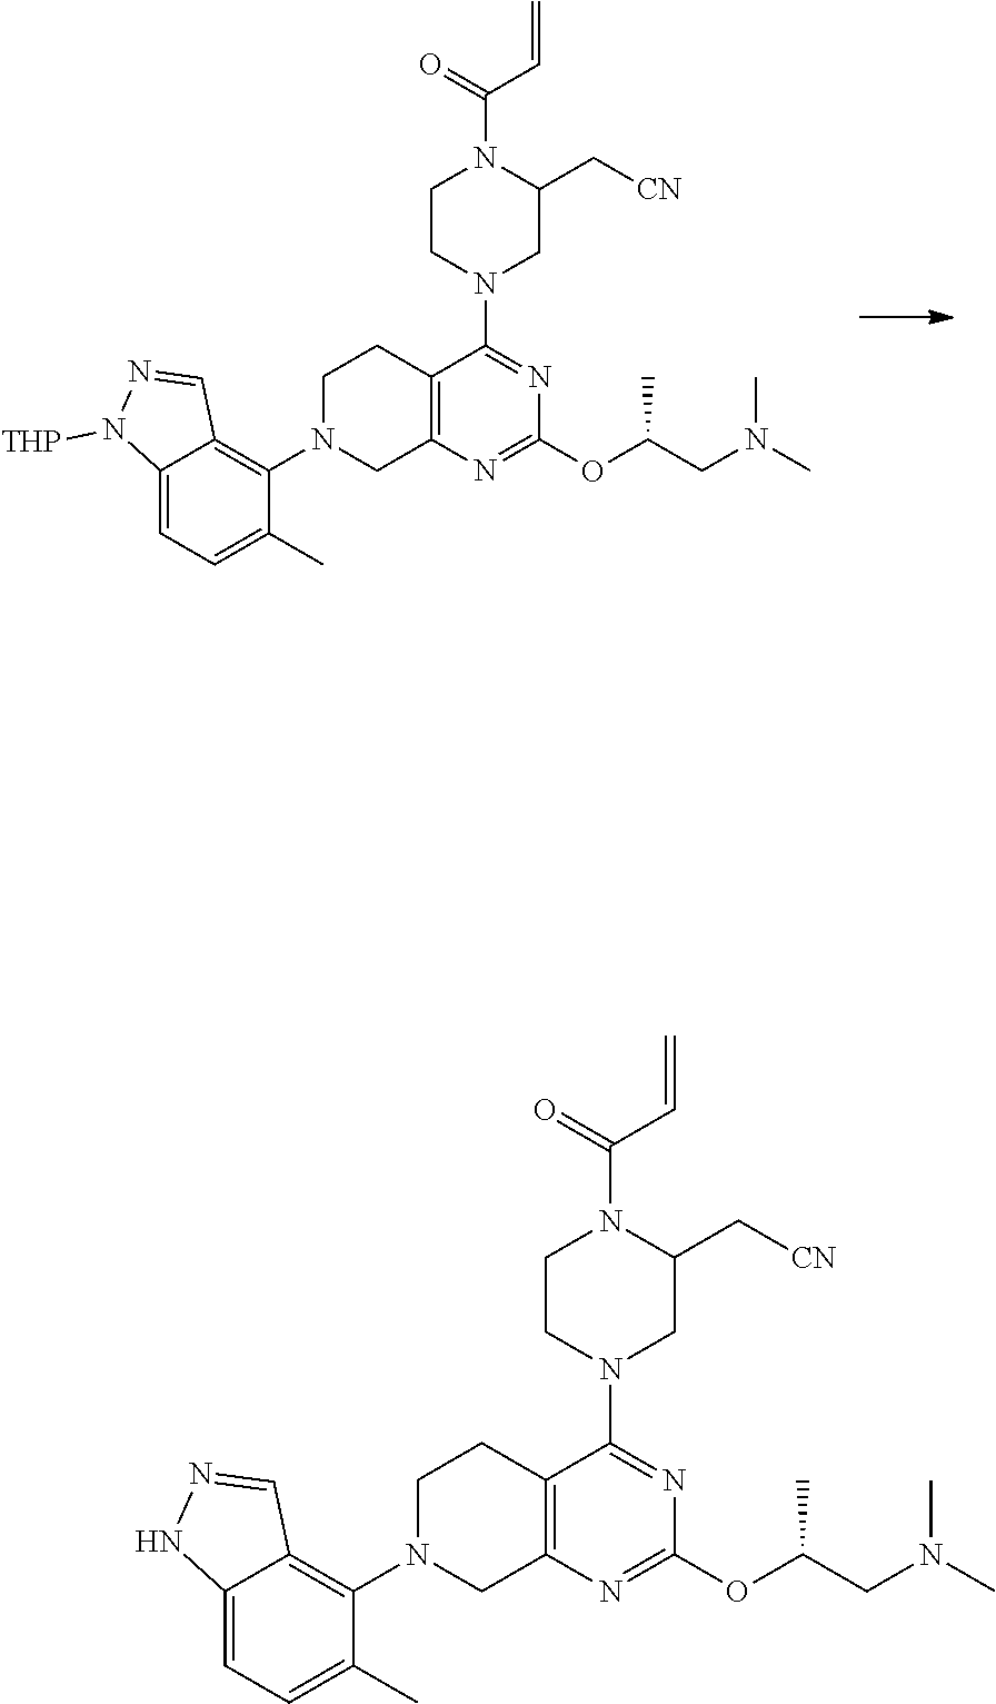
C1(N2CCC3=C(N=C(OC(CN(C)C)C)N=C3N3CCN(C(C=C)=O)C(C[CN])C3)C2)=C2C(=CC=C1C)NN=C2.C1(N2CCC3=C(N=C(OC(CN(C)C)C)N=C3N3CCN(C(C=C)=O)C(C[CN])C3)C2)=C2C(=CC=C1C)N([THP])N=C2
